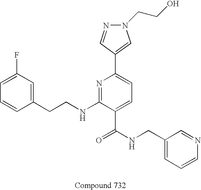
C1=CC(CCNC2=NC(C3=CN(CCO)N=C3)=CC=C2C(NCC2=CC=CN=C2)=O)=CC(F)=C1
